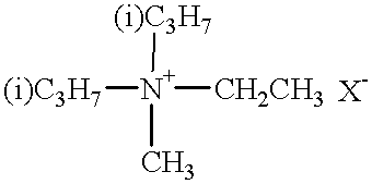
[(i)C3H7][N+]([CH2CH3])(C)[(i)C3H7]
